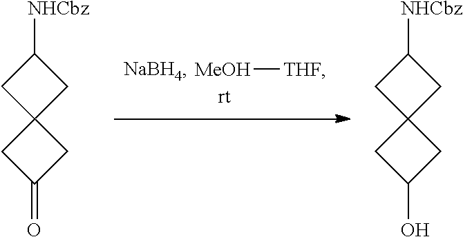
C1C2(CC1[NHCbz])CC(=O)C2.C1C2(CC1[NHCbz])CC(O)C2.[MeOH][THF]
